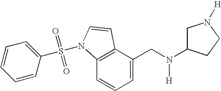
C1=C(CN(C2CN([H])CC2)[H])C2=C(C=C1)N(S(C1=CC=CC=C1)(=O)=O)C=C2
